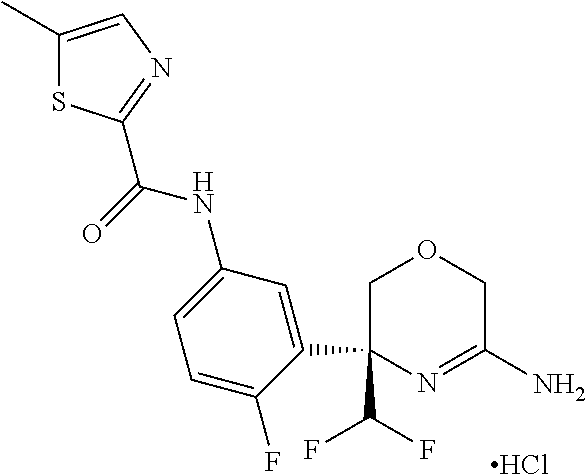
C1=C(F)C(C2(C(F)F)COCC(N)=N2)=CC(NC(=O)C2=NC=C(C)S2)=C1.Cl
